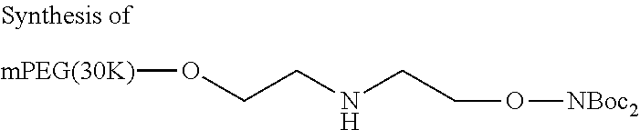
[mPEG(30K)]OCCNCCO[NBoc2]
